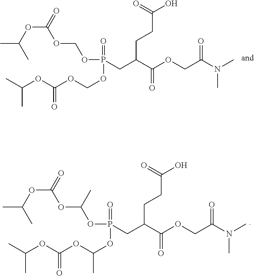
CC(C)OC(=O)OC(OP(=O)(OC(OC(=O)OC(C)C)C)CC(CCC(O)=O)C(OCC(N(C)C)=O)=O)C.CC(C)OC(=O)OCOP(=O)(OCOC(=O)OC(C)C)CC(CCC(O)=O)C(OCC(N(C)C)=O)=O
